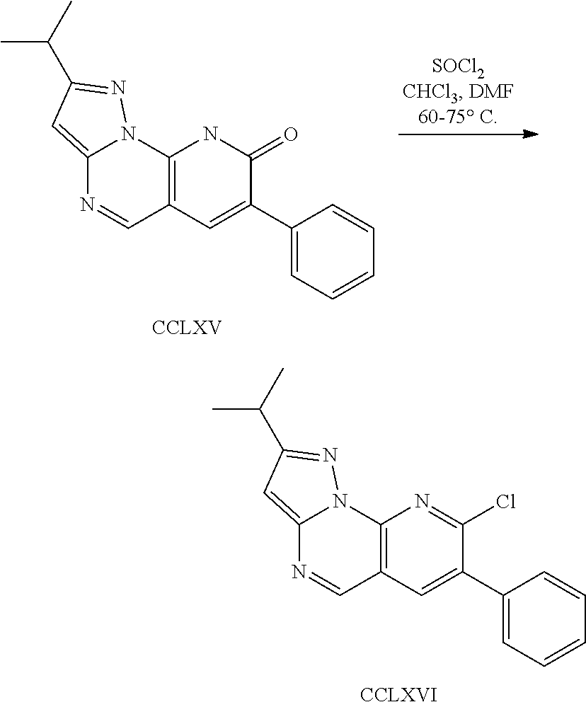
C(C)(C)C1=NN2C(=C1)N=CC1=C2N=C(Cl)C(C2=CC=CC=C2)=C1.C(C)(C)C1=NN2C(=C1)N=CC1=C2NC(=O)C(C2=CC=CC=C2)=C1
